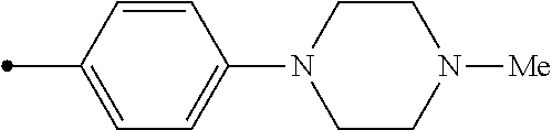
C1=CC(C)=CC=C1N1CCN([Me])CC1
